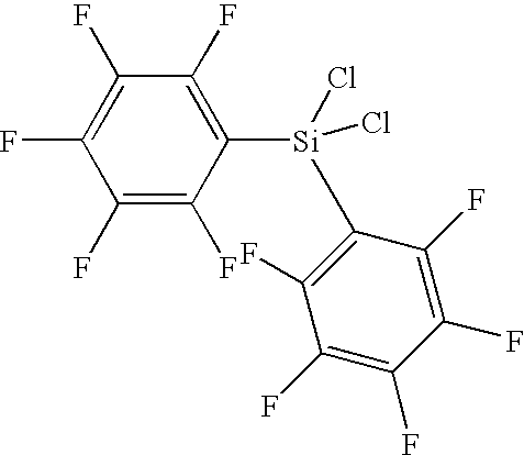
C1(F)=C(F)C([Si](Cl)(Cl)C2=C(F)C(F)=C(F)C(F)=C2F)=C(F)C(F)=C1F
